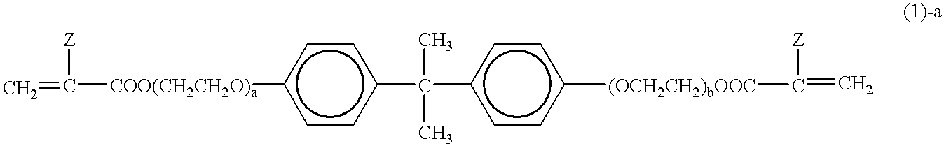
C=C([COO(CH2CH2O)a]c1ccc(C(c2ccc([(OCH2CH2)bOOC]C(=C)[Z])cc2)(C)C)cc1)[Z]
